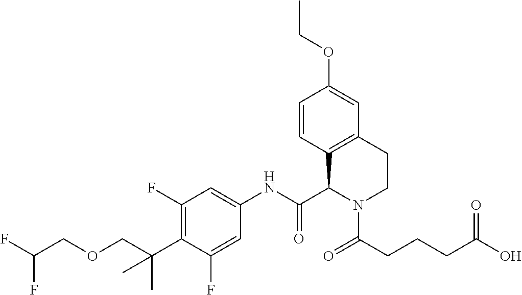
C1=CC2=C(C=C1OCC)CCN(C(CCCC(O)=O)=O)C2C(NC1=CC(F)=C(C(C)(C)COCC(F)F)C(F)=C1)=O
